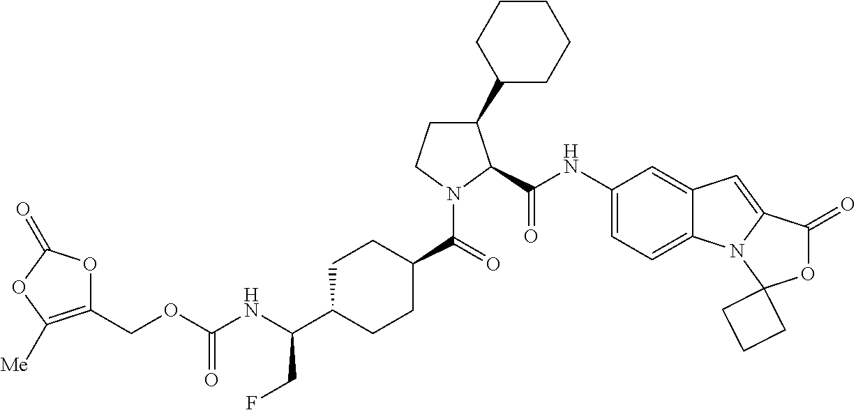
C1(C2CCCCC2)CCN(C(=O)C2CCC(C(NC(=O)OCC3=C([Me])OC(=O)O3)CF)CC2)C1C(NC1=CC=C2C(=C1)C=C1N2C2(OC1=O)CCC2)=O
